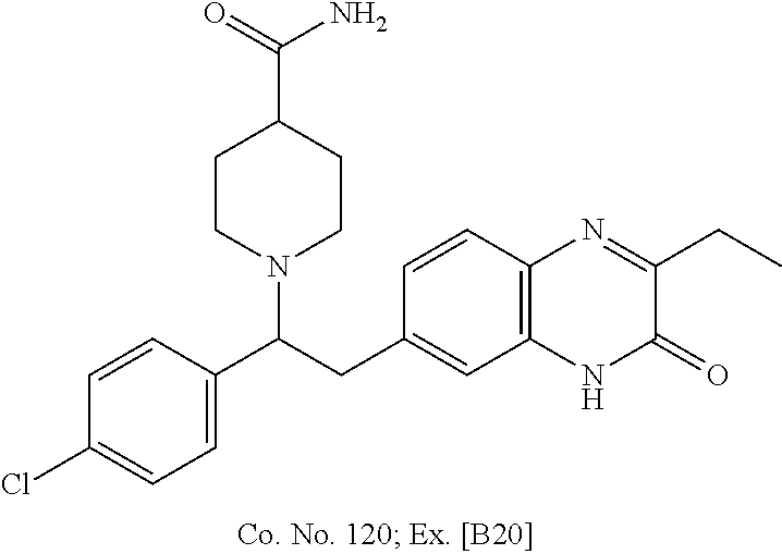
C1=CC(C(CC2=CC3=C(C=C2)N=C(CC)C(=O)N3)N2CCC(C(=O)N)CC2)=CC=C1Cl
